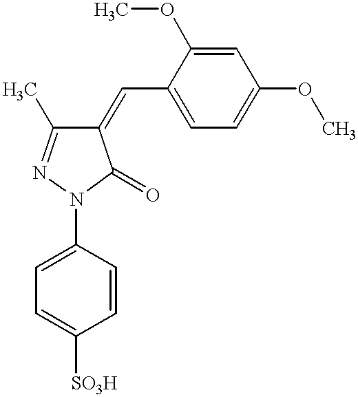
C1(=CC2=CC=C(OC)C=C2OC)C(C)=NN(C2=CC=C([SO3H])C=C2)C1=O
